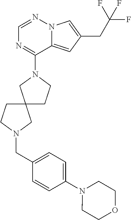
C1=NN2C(=CC(CC(F)(F)F)=C2)C(N2CC3(CC2)CCN(CC2=CC=C(N4CCOCC4)C=C2)C3)=N1
